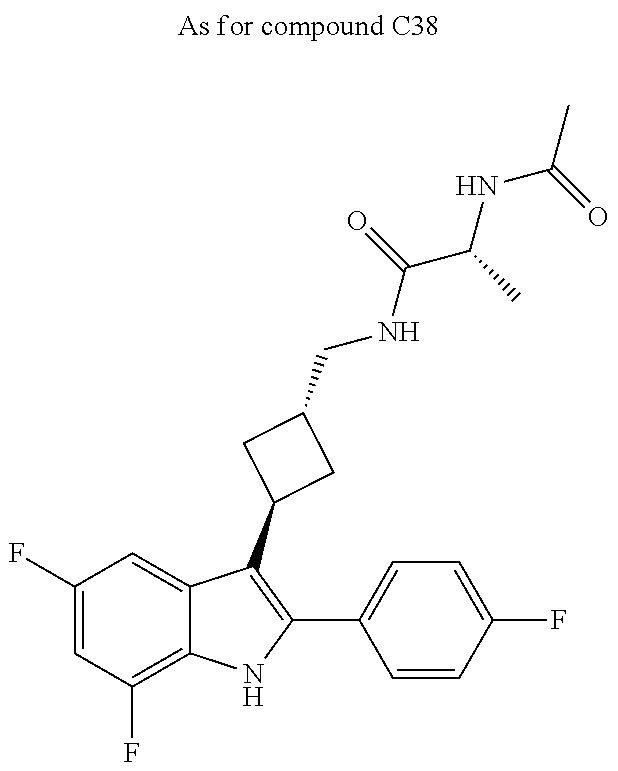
C1(F)=CC(F)=C2C(=C1)C(C1CC(CNC(C(C)NC(C)=O)=O)C1)=C(C1=CC=C(F)C=C1)N2
